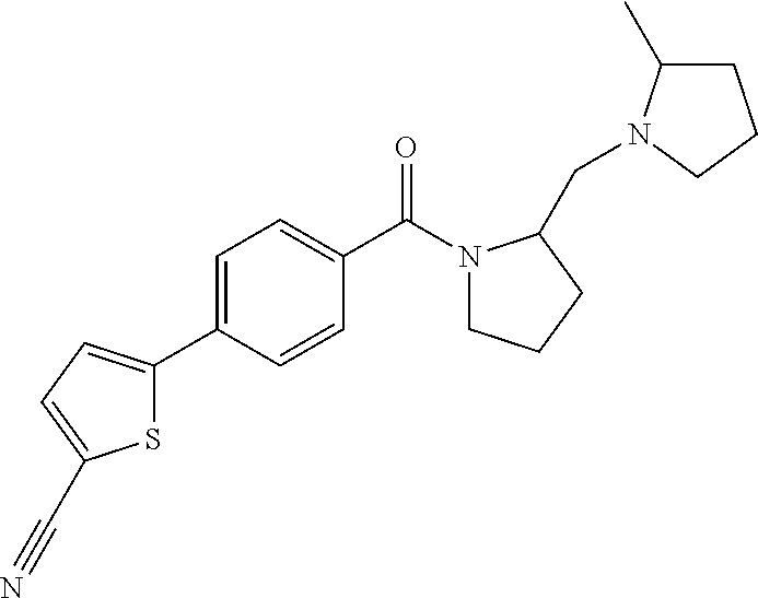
C1(C2=CC=C(C#N)S2)=CC=C(C(N2CCCC2CN2C(C)CCC2)=O)C=C1
